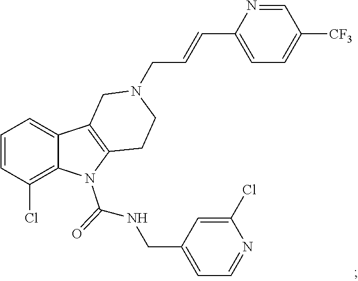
C1=CC(Cl)=C2C(=C1)C1=C(N2C(NCC2=CC=NC(Cl)=C2)=O)CCN(CC=CC2=CC=C([CF3])C=N2)C1
